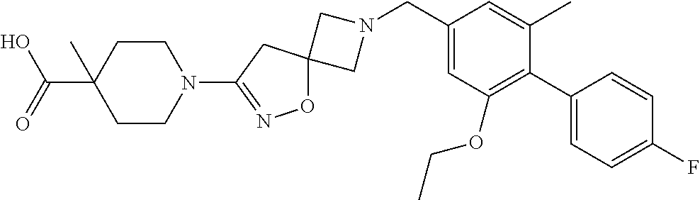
C1N(CC2=CC(OCC)=C(C3=CC=C(F)C=C3)C(C)=C2)CC12ON=C(N1CCC(C(O)=O)(C)CC1)C2
